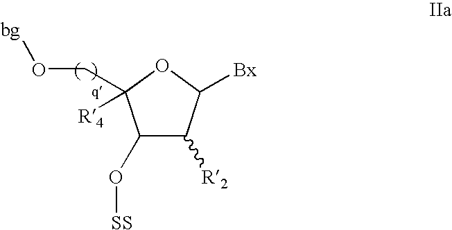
C1([R2])C(O[SS])C(CO[bg])([R4])OC1[Bx]
